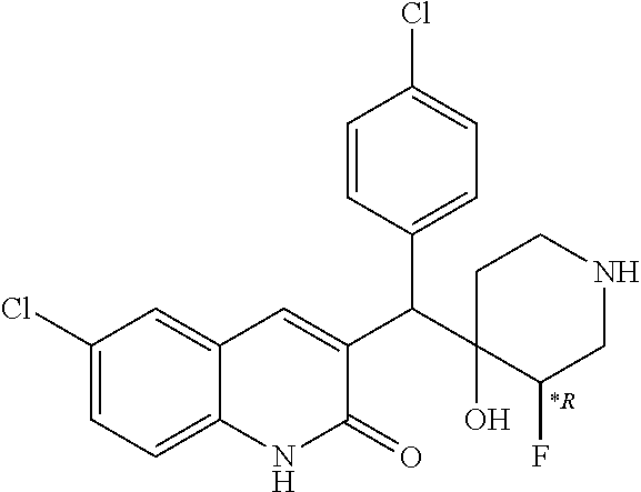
[*R].C1(Cl)=CC=C2C(=C1)C=C(C(C1(O)C(F)CNCC1)C1=CC=C(Cl)C=C1)C(=O)N2
